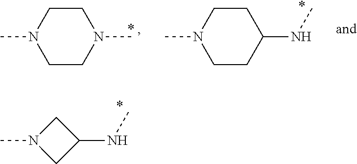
N1(C)CC(NC)C1.C1CN(C)CCN1C.C1CN(C)CCC1NC.*
